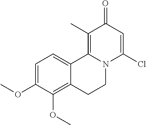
C1=C(OC)C(OC)=C2C(=C1)C1=C(C)C(=O)C=C(Cl)N1CC2
